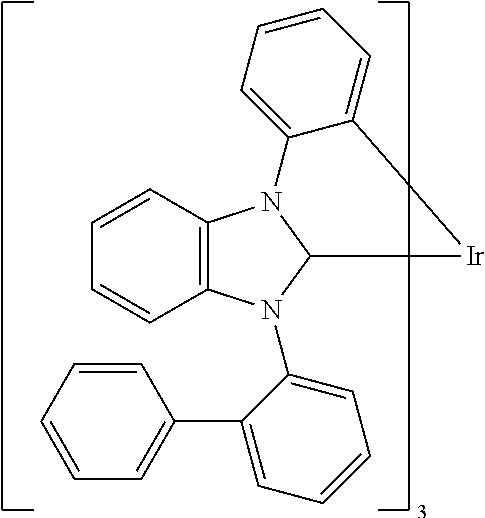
C1=CC2=C(C=C1)N(C1=CC=CC=C1C1=CC=CC=C1)C1N2C2=CC=CC=C2[Ir]1
